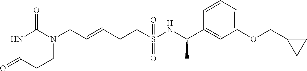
C(=CCCS(NC(C1=CC(OCC2CC2)=CC=C1)C)(=O)=O)CN1C(=O)NC(=O)CC1
